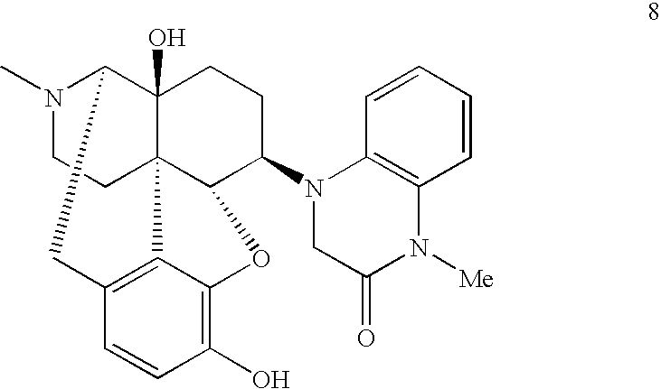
N1(C)CCC23C4(O)C1CC1=C2C(=C(O)C=C1)OC3C(N1CC(=O)N([Me])C2=C1C=CC=C2)CC4
